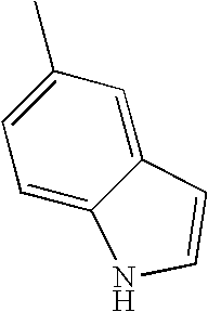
C1=C2C(=CC(C)=C1)C=CN2
